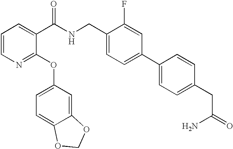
C1=CN=C(OC2=CC=C3C(=C2)OCO3)C(C(NCC2=CC=C(C3=CC=C(CC(=O)N)C=C3)C=C2F)=O)=C1
